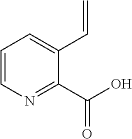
C1=CN=C(C(O)=O)C(C=C)=C1
